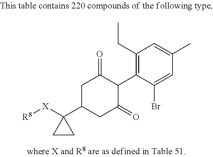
C1(CC)=C(C2C(=O)CC(C3([X][R8])CC3)CC2=O)C(Br)=CC(C)=C1
